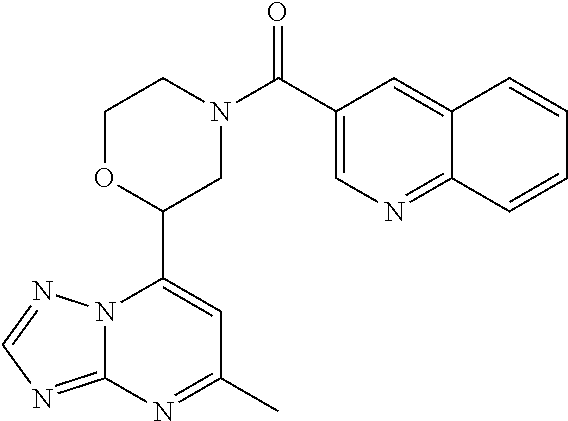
N12C(=NC=N1)N=C(C)C=C2C1CN(C(=O)C2=CN=C3C(=C2)C=CC=C3)CCO1
